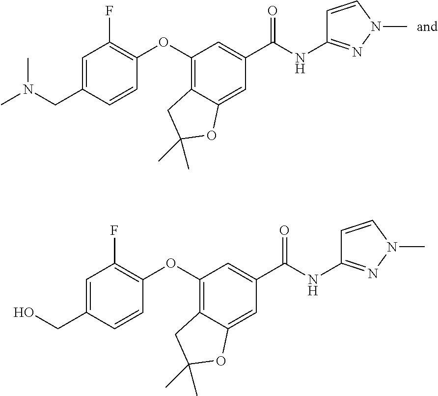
C1=C(CN(C)C)C=CC(OC2=C3C(=CC(C(NC4=NN(C)C=C4)=O)=C2)OC(C)(C)C3)=C1F.C1=C(CO)C=CC(OC2=C3C(=CC(C(NC4=NN(C)C=C4)=O)=C2)OC(C)(C)C3)=C1F
